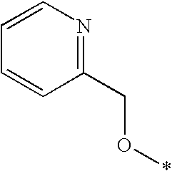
C1(CO*)=NC=CC=C1
